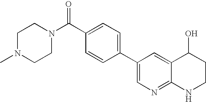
C1=C(C2=CC=C(C(=O)N3CCN(C)CC3)C=C2)C=C2C(=N1)NCCC2O
